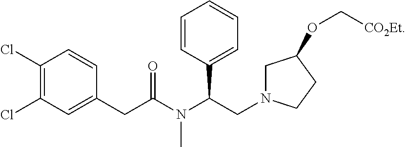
C1(Cl)=C(Cl)C=C(CC(N(C(CN2CC(OC[CO2Et])CC2)C2=CC=CC=C2)C)=O)C=C1
